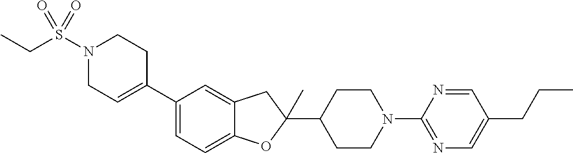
N1(S(CC)(=O)=O)CC=C(C2=CC=C3C(=C2)CC(C2CCN(C4=NC=C(CCC)C=N4)CC2)(C)O3)CC1
